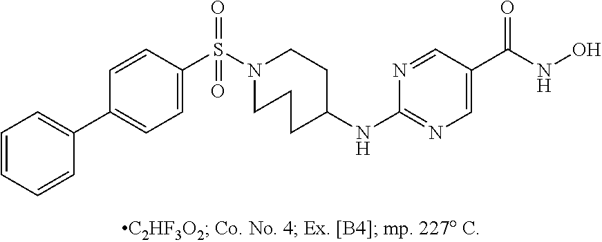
C1(C(NO)=O)=CN=C(NC2CCCN(S(C3=CC=C(C4=CC=CC=C4)C=C3)(=O)=O)CC2)N=C1
